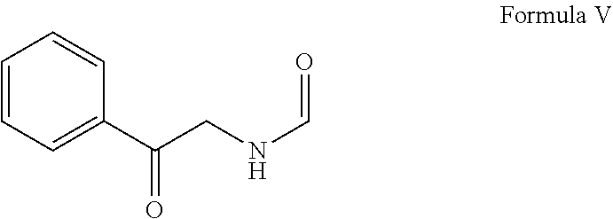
C1=CC=C(C(CNC=O)=O)C=C1
